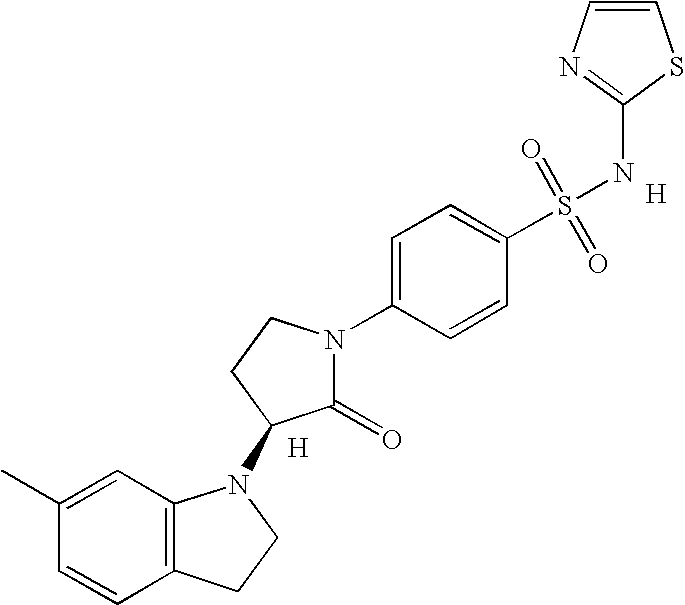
C1(C)=CC2=C(C=C1)CCN2C1C(=O)N(C2=CC=C(S(=O)(=O)NC3=NC=CS3)C=C2)CC1.[H].[H]
